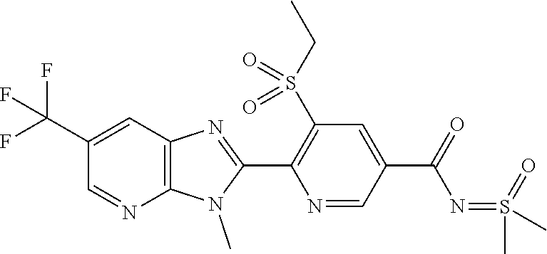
C1(C(F)(F)F)=CC2=C(N=C1)N(C)C(C1=C(S(CC)(=O)=O)C=C(C(N=S(=O)(C)C)=O)C=N1)=N2
